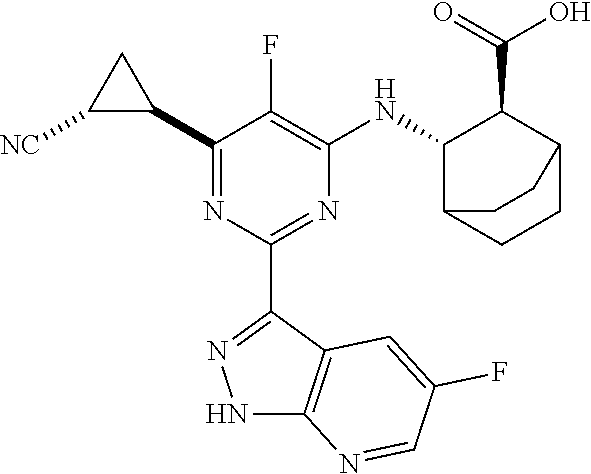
C1(C2CC2[NC])=NC(C2=NNC3=C2C=C(F)C=N3)=NC([HN]C2C(C(=O)O)C3CCC2CC3)=C1F
